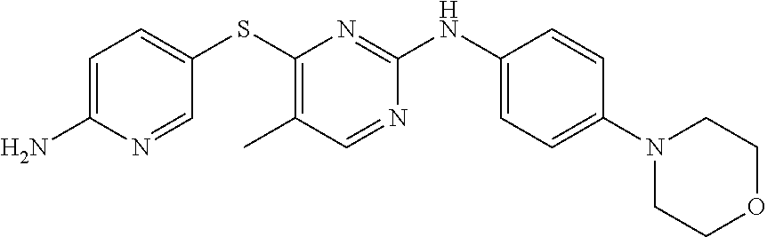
C1=C(N)N=CC(SC2=C(C)C=NC(NC3=CC=C(N4CCOCC4)C=C3)=N2)=C1
